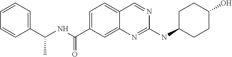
C1=C(C(NC(C2=CC=CC=C2)C)=O)C=C2C(=C1)C=NC(NC1CCC(O)CC1)=N2
